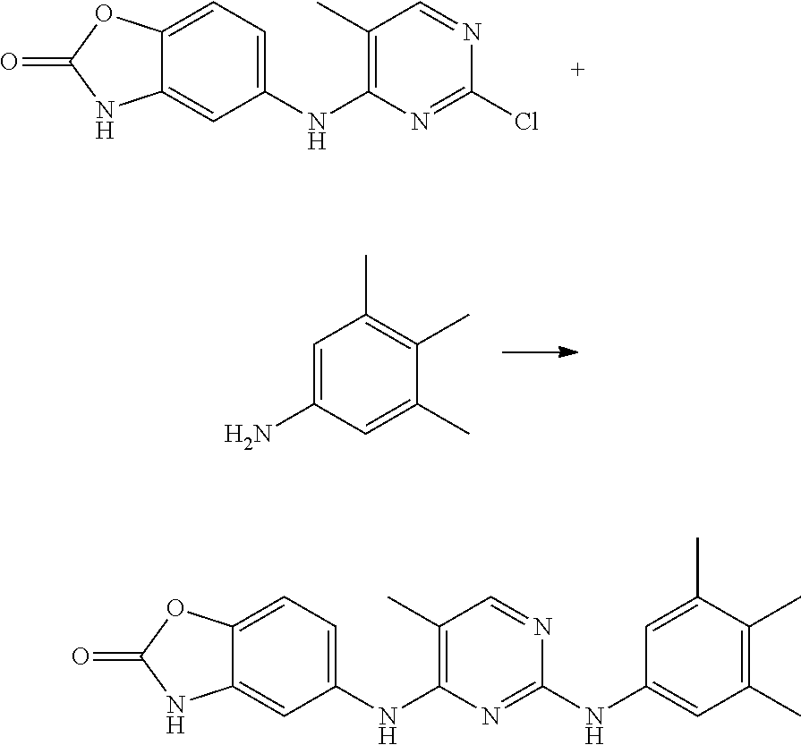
C12=CC(NC3=C(C)C=NC(Cl)=N3)=CC=C1OC(=O)N2.C1=C(N)C=C(C)C(C)=C1C.C12=CC(NC3=C(C)C=NC(NC4=CC(C)=C(C)C(C)=C4)=N3)=CC=C1OC(=O)N2
